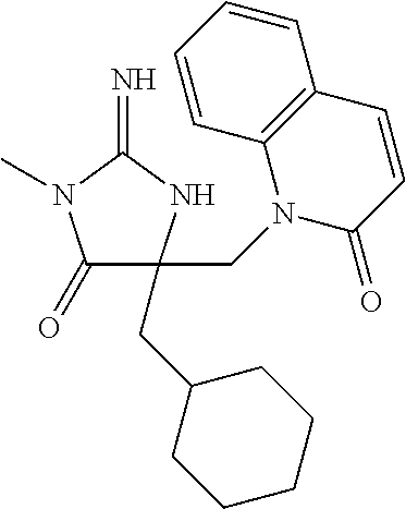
C1(=O)C(CN2C(=O)C=CC3=C2C=CC=C3)(CC2CCCCC2)NC(=N)N1C
